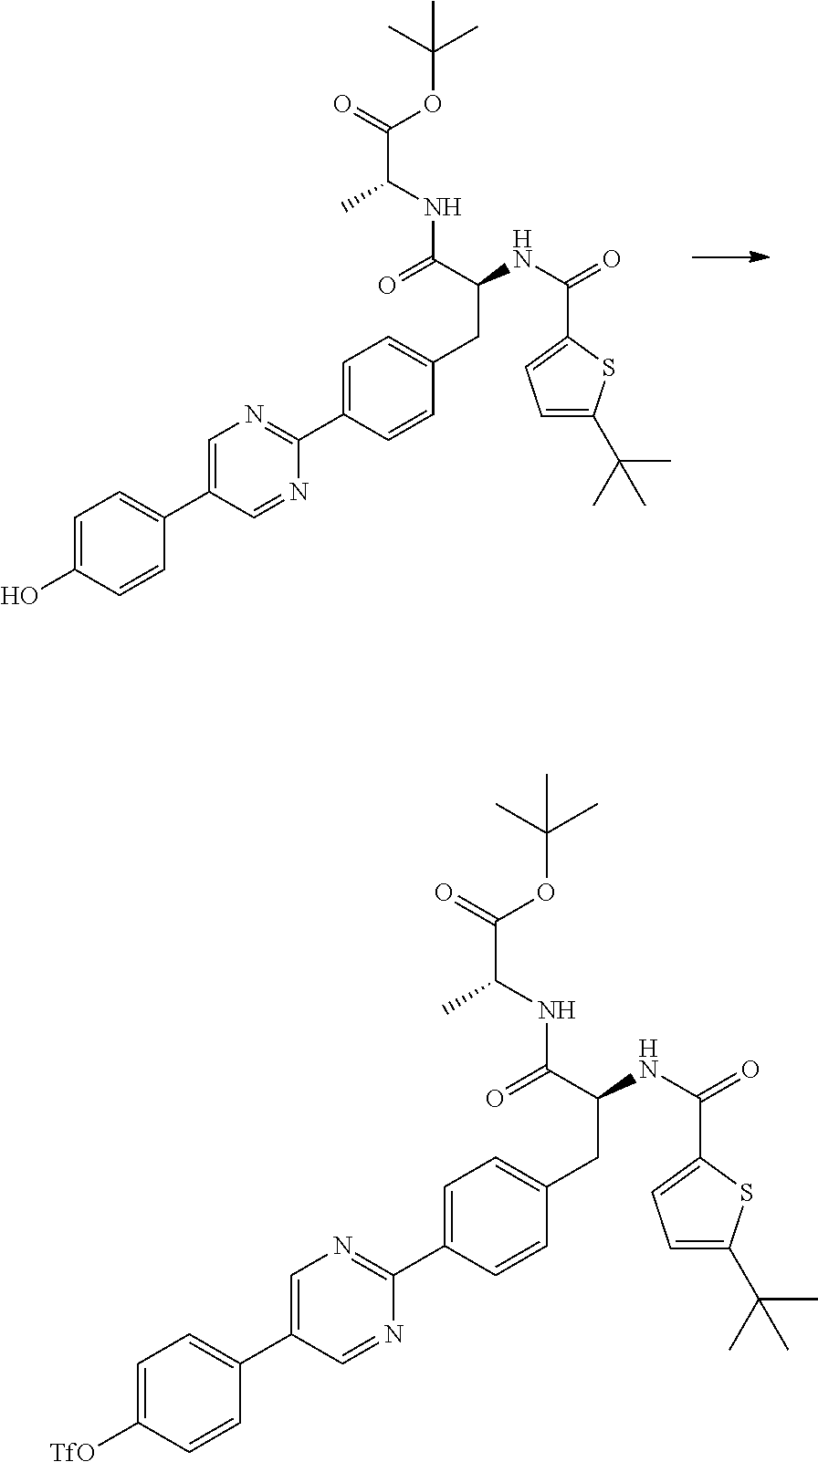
C1=C(C2=NC=C(C3=CC=C(O)C=C3)C=N2)C=CC(CC(C(NC(C(OC(C)(C)C)=O)C)=O)NC(=O)C2=CC=C(C(C)(C)C)S2)=C1.C1=C(C2=NC=C(C3=CC=C([TfO])C=C3)C=N2)C=CC(CC(C(NC(C(OC(C)(C)C)=O)C)=O)NC(=O)C2=CC=C(C(C)(C)C)S2)=C1
